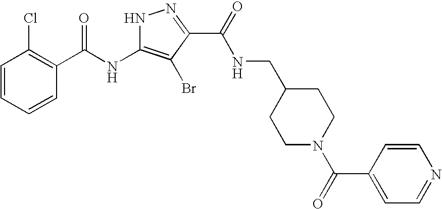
C1=CC=CC(C(NC2=C(Br)C(C(=O)NCC3CCN(C(=O)C4=CC=NC=C4)CC3)=NN2)=O)=C1Cl
